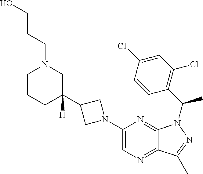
C1(C2([H])CN(CCCO)CCC2)CN(C2=CN=C3C(=N2)N(C(C2=C(Cl)C=C(Cl)C=C2)C)N=C3C)C1
